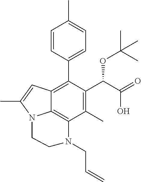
C1(C)=C(C(C(=O)O)OC(C)(C)C)C(C2=CC=C(C)C=C2)=C2C3=C1N(CC=C)CCN3C(C)=C2
